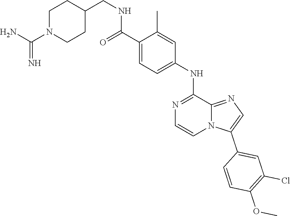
N1=C(NC2=CC=C(C(=O)NCC3CCN(C(N)=N)CC3)C(C)=C2)C2=NC=C(C3=CC(Cl)=C(OC)C=C3)N2C=C1
